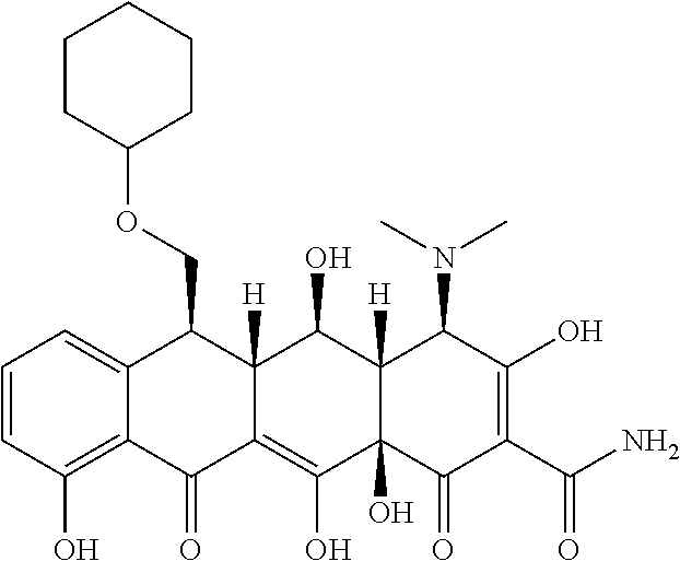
C1=CC(O)=C2C(=C1)C(COC1CCCCC1)C1([H])C(=C(O)C3(O)C([H])(C1O)C(N(C)C)C(O)=C(C(N)=O)C3=O)C2=O
